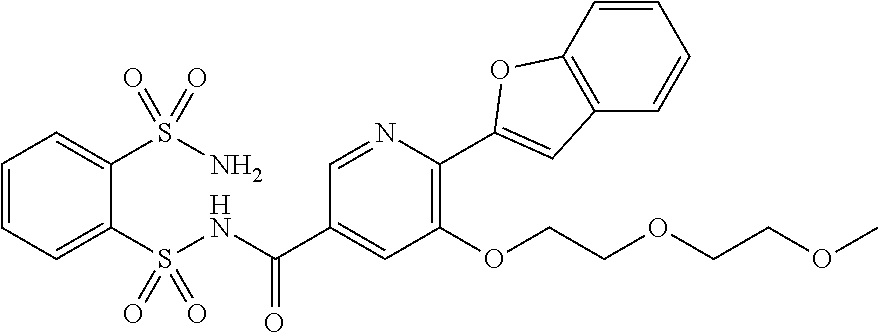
C1=CC=C(S(NC(C2=CC(OCCOCCOC)=C(C3=CC4=C(C=CC=C4)O3)N=C2)=O)(=O)=O)C(S(N)(=O)=O)=C1
